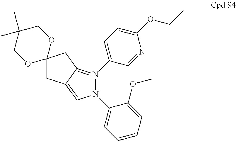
N1(C2=CC=C(OCC)N=C2)=C2C(=CN1C1=CC=CC=C1OC)CC1(C2)OCC(C)(C)CO1
